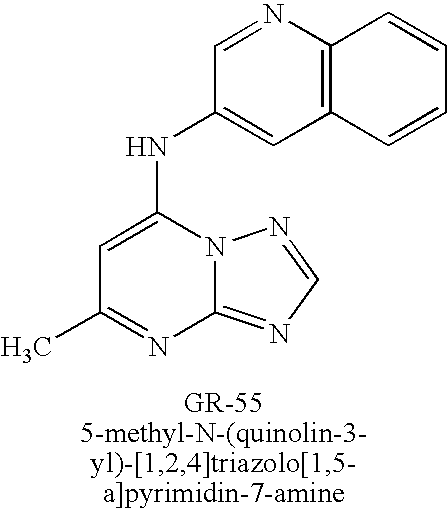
N12C(=NC=N1)N=C(C)C=C2NC1=CC2=C(N=C1)C=CC=C2
